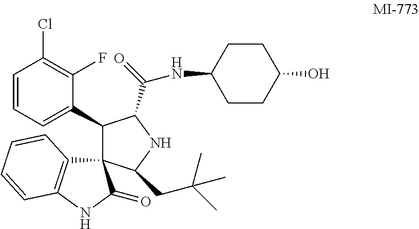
C1=CC=C(C2C3(C(CC(C)(C)C)NC2C(=O)NC2CCC(O)CC2)C2=C(NC3=O)C=CC=C2)C(F)=C1Cl
